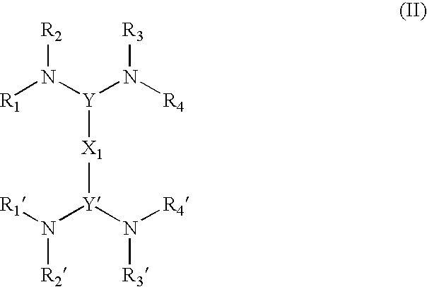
[R1]N([Y](N([R4])[R3])[X1][Y](N([R4])[R3])N([R1])[R2])[R2]
